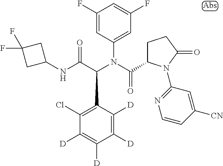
C1(N(C(C2CCC(=O)N2C2=NC=CC([CN])=C2)=O)C(C(NC2CC(F)(F)C2)=O)C2=C(Cl)C([D])=C([D])C([D])=C2[D])=CC(F)=CC(F)=C1
